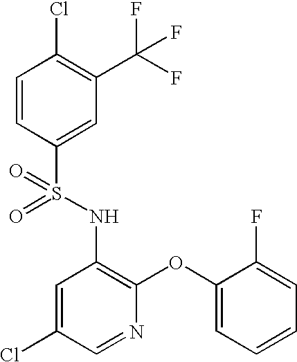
C1=CC(S(NC2=C(OC3=CC=CC=C3F)N=CC(Cl)=C2)(=O)=O)=CC(C(F)(F)F)=C1Cl
